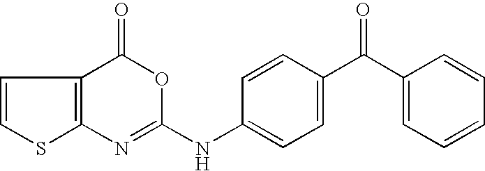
C12=C(N=C(NC3=CC=C(C(C4=CC=CC=C4)=O)C=C3)OC1=O)SC=C2
